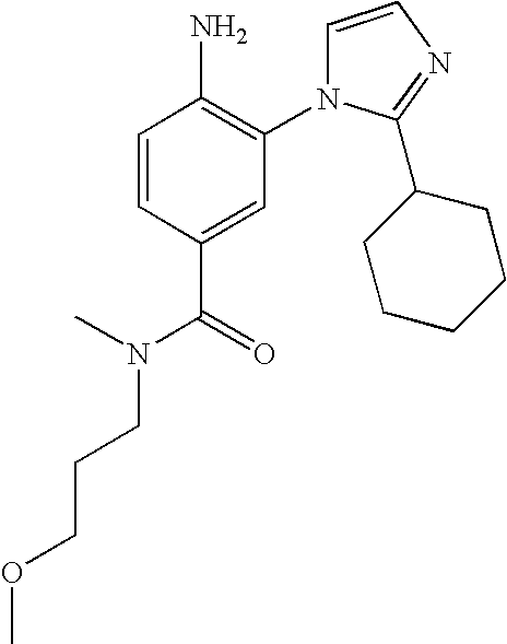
C1=CC(C(=O)N(CCCOC)C)=CC(N2C=CN=C2C2CCCCC2)=C1N
